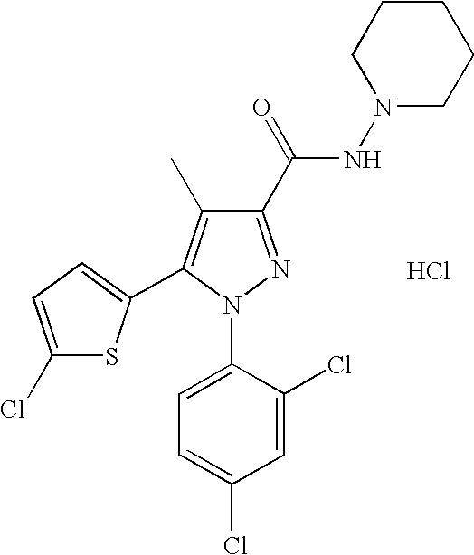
C1(C(=O)NN2CCCCC2)=NN(C2=CC=C(Cl)C=C2Cl)C(C2=CC=C(Cl)S2)=C1C.Cl
